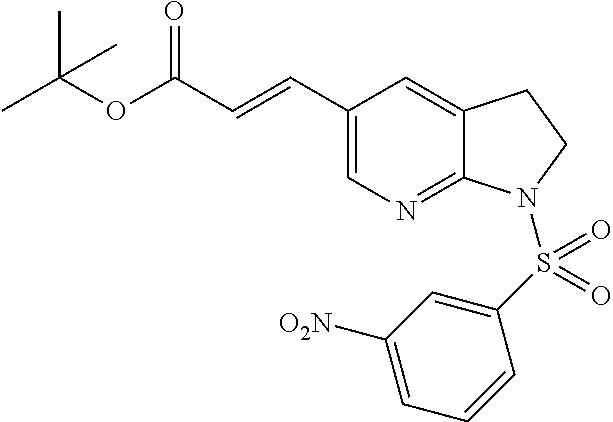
C(OC(C=CC1=CN=C2C(=C1)CCN2S(C1=CC([O2N])=CC=C1)(=O)=O)=O)(C)(C)C
